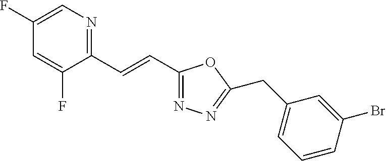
C1(F)=CN=C(C=CC2=NN=C(CC3=CC=CC(Br)=C3)O2)C(F)=C1
